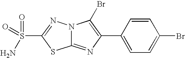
C12=NC(C3=CC=C(Br)C=C3)=C(Br)N1N=C(S(=O)(=O)N)S2
